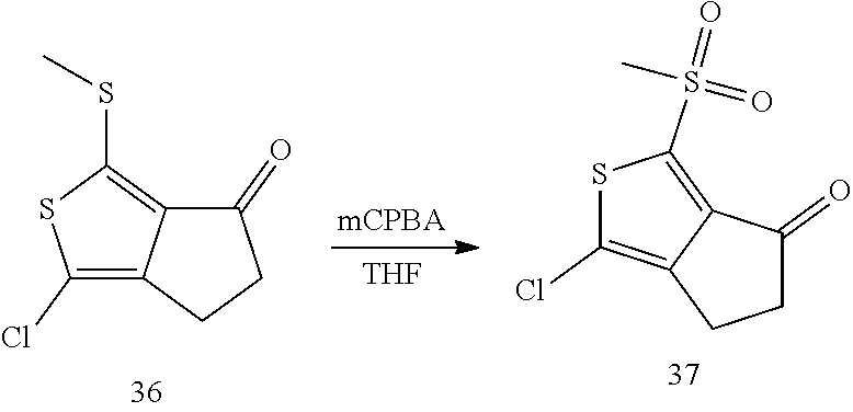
C1(Cl)=C2C(=C(SC)S1)C(=O)CC2.[THF].S1C(Cl)=C2C(=C1S(=O)(C)=O)C(=O)CC2
